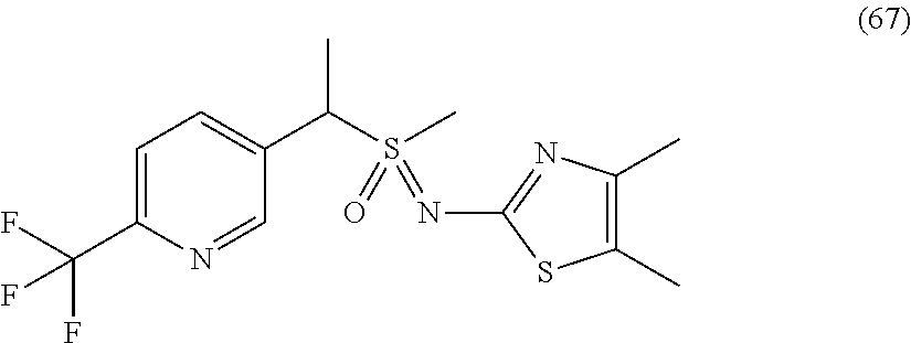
C1=C(C(F)(F)F)N=CC(C(S(C)(=O)=NC2=NC(C)=C(C)S2)C)=C1
